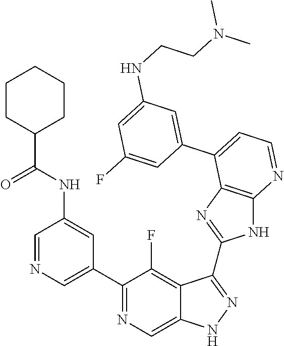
C1=NC=C(C2=NC=C3C(=C2F)C(C2=NC4=C(N2)N=CC=C4C2=CC(NCCN(C)C)=CC(F)=C2)=NN3)C=C1NC(C1CCCCC1)=O
